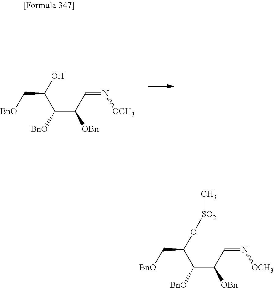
OC(C(C(C=N[OCH3])[OBn])[BnO])C[BnO].O(C(C(C(C=N[OCH3])[OBn])[BnO])C[BnO])[SO2]C
